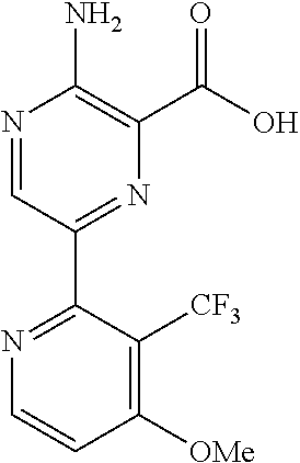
N1=CC(C2=NC=CC([OMe])=C2[CF3])=NC(C(O)=O)=C1N
